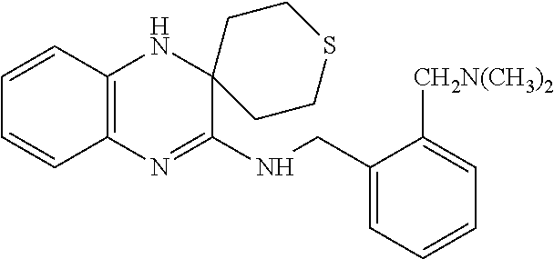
C1=CC2=C(C=C1)N=C(NCC1=CC=CC=C1[CH2N(CH3)2])C1(N2)CCSCC1
